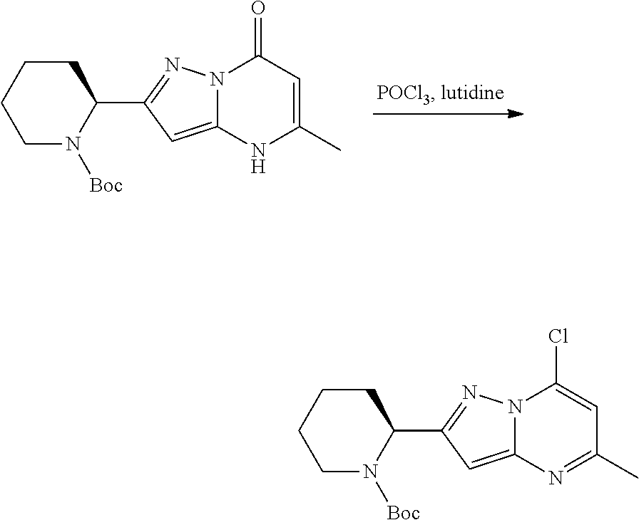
C1CCC(C2=NN3C(=C2)N=C(C)C=C3Cl)N([Boc])C1.C1CCC(C2=NN3C(=C2)NC(C)=CC3=O)N([Boc])C1
